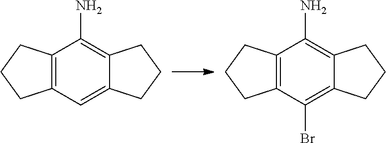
C12=C(C=C3C(=C1N)CCC3)CCC2.C12=C(C(Br)=C3C(=C1N)CCC3)CCC2
